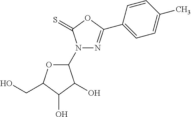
C1(N2N=C(C3=CC=C(C)C=C3)OC2=S)OC(CO)C(O)C1O
